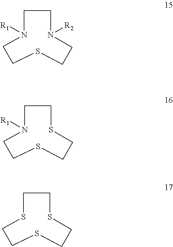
C1N([R1])CCSCCN([R2])C1.C1N([R1])CCSCCSC1.C1SCCSCCSC1
